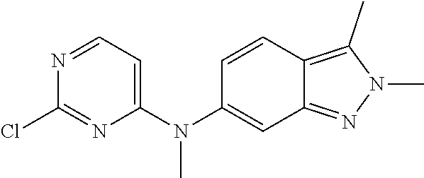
C1(N(C2=CC3=NN(C)C(C)=C3C=C2)C)=CC=NC(Cl)=N1
